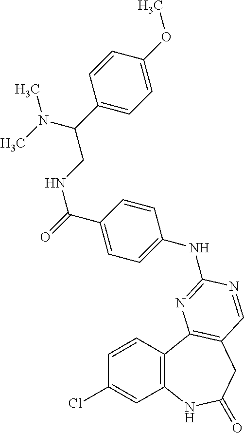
C1=CC2=C(C=C1Cl)NC(=O)CC1=C2N=C(NC2=CC=C(C(=O)NCC(C3=CC=C(OC)C=C3)N(C)C)C=C2)N=C1
